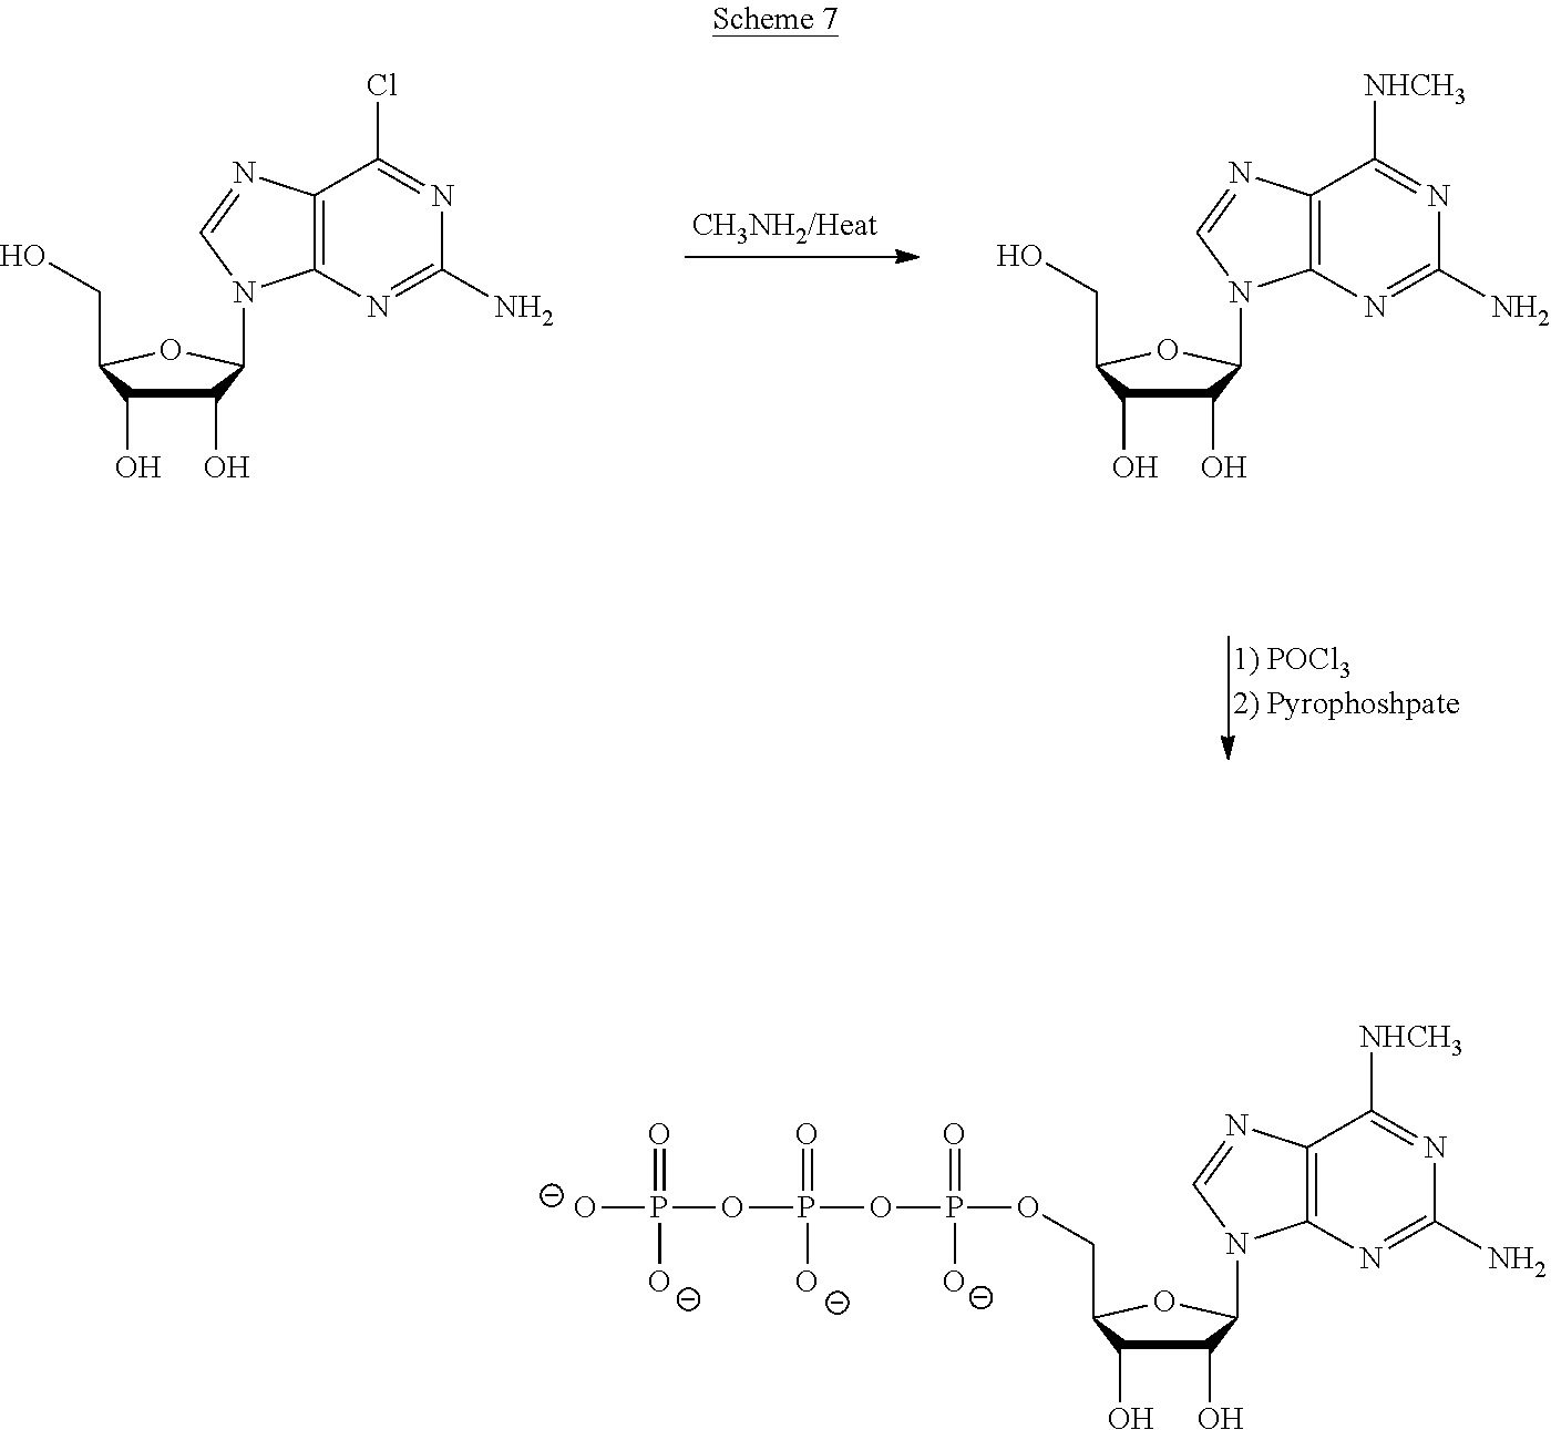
C1(O)C(O)C(CO)OC1N1C2=C(N=C1)C(Cl)=NC(N)=N2.C1(O)C(O)C(CO)OC1N1C2=C(N=C1)C([NHCH3])=NC(N)=N2.C1(O)C(O)C(COP(OP(OP([O-])(=O)[O-])(=O)[O-])(=O)[O-])OC1N1C2=C(N=C1)C([NHCH3])=NC(N)=N2
